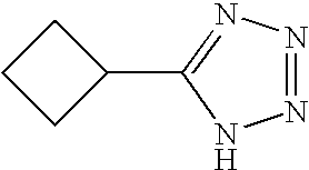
C1CCC1C1=NN=NN1
